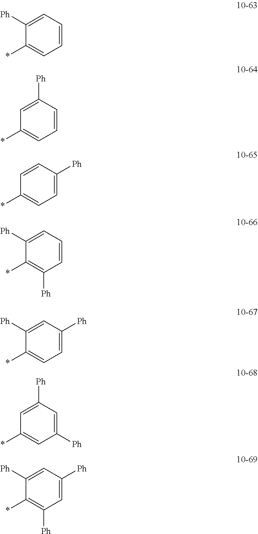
C1=CC=C([Ph])C(*)=C1.C1=CC([Ph])=CC(*)=C1.C1=C([Ph])C=CC(*)=C1.C1=CC=C([Ph])C(*)=C1[Ph].C1=C([Ph])C=C([Ph])C(*)=C1.C1([Ph])=CC([Ph])=CC(*)=C1.C1=C([Ph])C=C([Ph])C(*)=C1[Ph]
